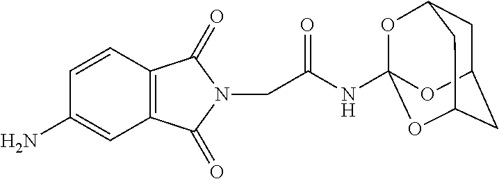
C12=C(C(=O)N(CC(NC34OC5CC(CC(O3)C5)O4)=O)C1=O)C=C(N)C=C2
